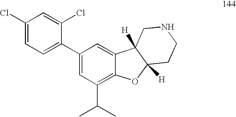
C1(Cl)=CC=C(C2=CC(C(C)C)=C3C(=C2)C2([H])C([H])(O3)CCNC2)C(Cl)=C1
